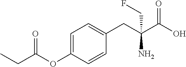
C1=C(OC(CC)=O)C=CC(CC(C(O)=O)(N)CF)=C1
